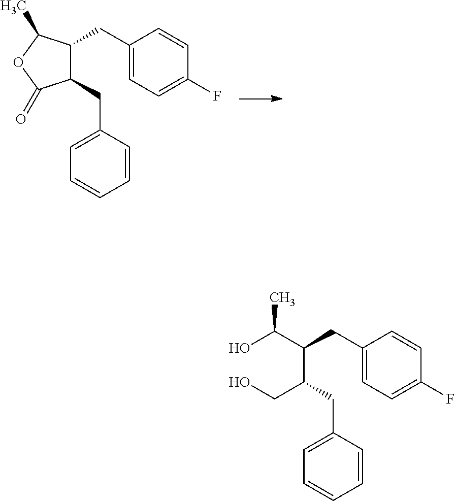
C1(CC2=CC=CC=C2)C(CC2=CC=C(F)C=C2)C(C)OC1=O.C(C(CC1=CC=C(F)C=C1)C(O)C)(CC1=CC=CC=C1)CO
